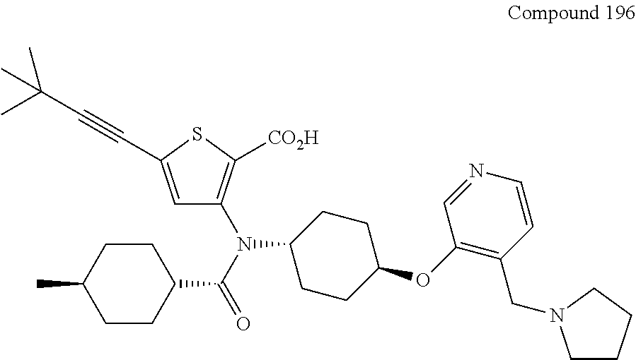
C1CC(C(N(C2=C([CO2H])SC(C#CC(C)(C)C)=C2)C2CCC(OC3=C(CN4CCCC4)C=CN=C3)CC2)=O)CCC1C
